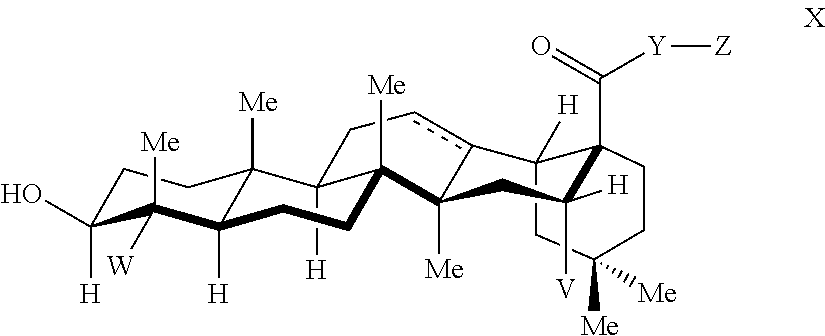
C1C([H])(O)C([W])([Me])C2([H])C([Me])(C1)C1([H])C([Me])(C3([Me])c(cC1)C1([H])C(C(=O)[Y][Z])(CCC([Me])([Me])C1)C([V])([H])C3)CC2
